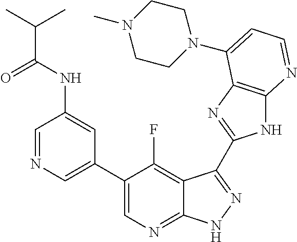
C1=NC=C(C2=CN=C3C(=C2F)C(C2=NC4=C(N2)N=CC=C4N2CCN(C)CC2)=NN3)C=C1NC(C(C)C)=O
